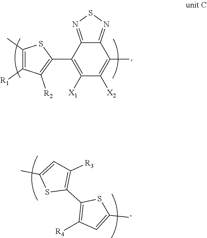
C12=NSN=C1C(C1=C([R2])C([R1])=C(C)S1)=C([X1])C([X2])=C2C.[R4]C1=C(C2=C([R3])C=C(C)S2)SC(C)=C1
